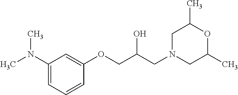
C1=C(N(C)C)C=C(OCC(CN2CC(C)OC(C)C2)O)C=C1
